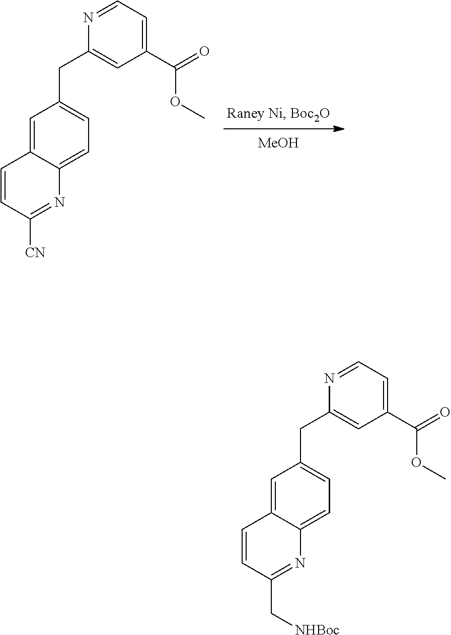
[MeOH].C1=C2C(=CC=C1CC1=CC(C(=O)OC)=CC=N1)N=C([CN])C=C2.C1=C2C(=CC=C1CC1=CC(C(=O)OC)=CC=N1)N=C(C[NHBoc])C=C2
